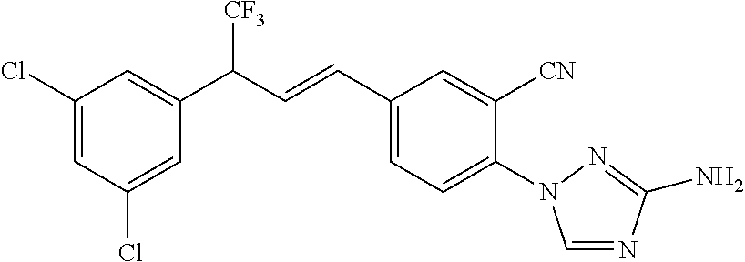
C1(Cl)=CC(Cl)=CC(C(C=CC2=CC=C(N3C=NC(N)=N3)C([CN])=C2)[CF3])=C1
